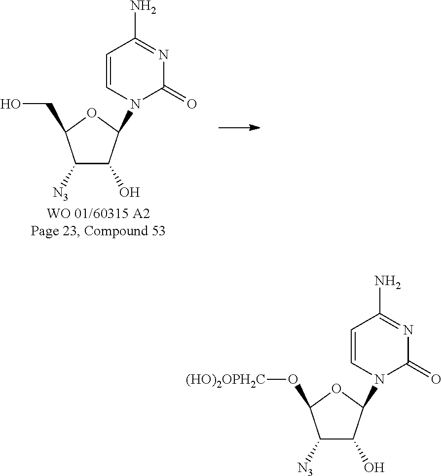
C1([N3])C(O)C(N2C(=O)N=C(N)C=C2)OC1CO.C1([N3])C(O)C(N2C(=O)N=C(N)C=C2)OC1O[(HO)2OPH2C]
